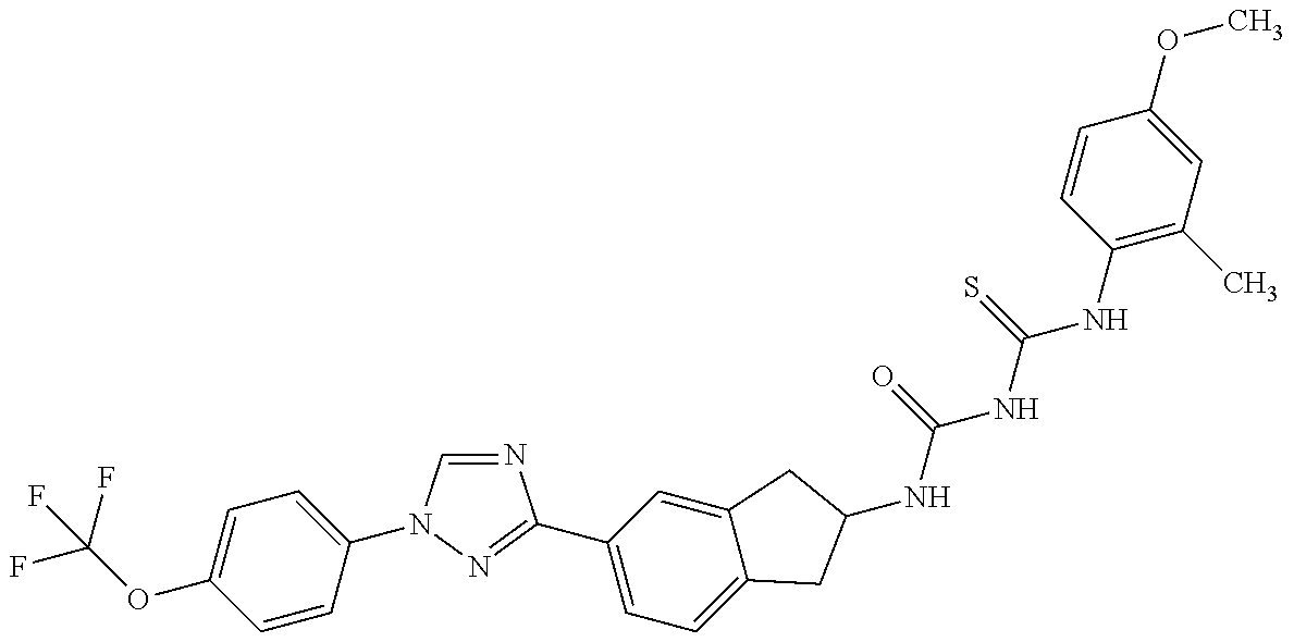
FC(OC1=CC=C(N2C=NC(C3=CC=C4C(=C3)CC(NC(NC(NC3=C(C)C=C(OC)C=C3)=S)=O)C4)=N2)C=C1)(F)F
